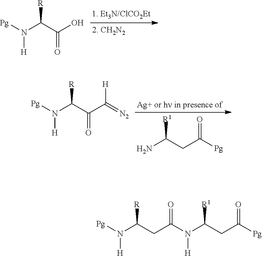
[Pg]N([H])C(C(O)=O)[R].NC(CC([Pg])=O)[R1].[Pg]N([H])C(C(C([H])=[N2])=O)[R].[Pg]N([H])C(CC(=O)N([H])C(CC([Pg])=O)[R1])[R]
